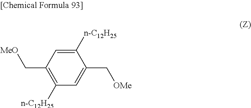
C1([n-C12H25])=CC(C[MeO])=C([n-C12H25])C=C1C[OMe]
